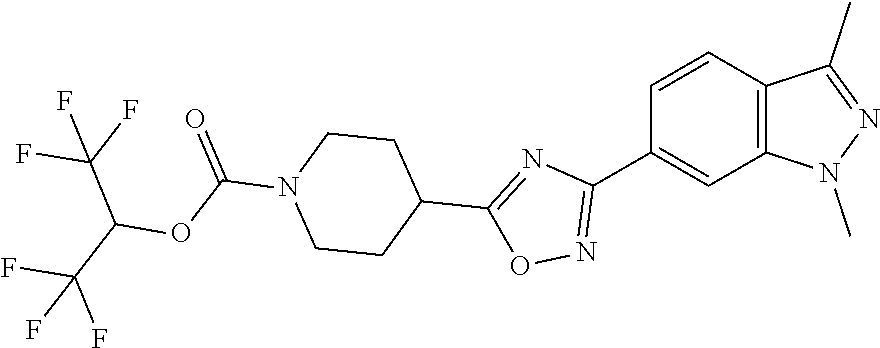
C12=C(C=CC(C3=NOC(C4CCN(C(OC(C(F)(F)F)C(F)(F)F)=O)CC4)=N3)=C1)C(C)=NN2C
